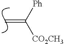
C=C([Ph])[CO2CH3]
